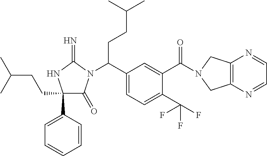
C1(C2=CC=CC=C2)(CCC(C)C)C(=O)N(C(C2=CC=C(C(F)(F)F)C(C(=O)N3CC4=C(C3)N=CC=N4)=C2)CCC(C)C)C(=N)N1
